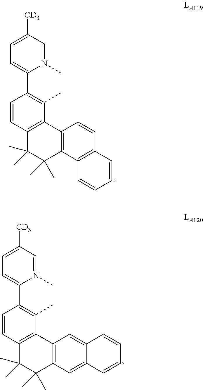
N1(C)=CC([CD3])=CC=C1C1=C(C)C2=C(C=C1)C(C)(C)C(C)(C)C1=C2C=CC2=C1C=CC=C2.N1(C)=CC([CD3])=CC=C1C1=C(C)C2=C(C=C1)C(C)(C)C(C)(C)C1=C2C=C2C(=C1)C=CC=C2
